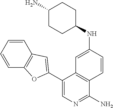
C1(NC2=CC3=C(C=C2)C(N)=NC=C3C2=CC3=C(C=CC=C3)O2)CCC(N)CC1
